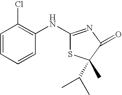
C1=CC=CC(NC2=NC(=O)C(C(C)C)(C)S2)=C1Cl
